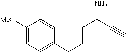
C1([MeO])=CC=C(CCCC(N)C#C)C=C1
